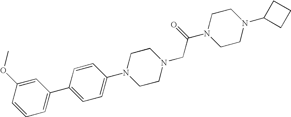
C1=CC=C(C2=CC=C(N3CCN(CC(N4CCN(C5CCC5)CC4)=O)CC3)C=C2)C=C1OC
